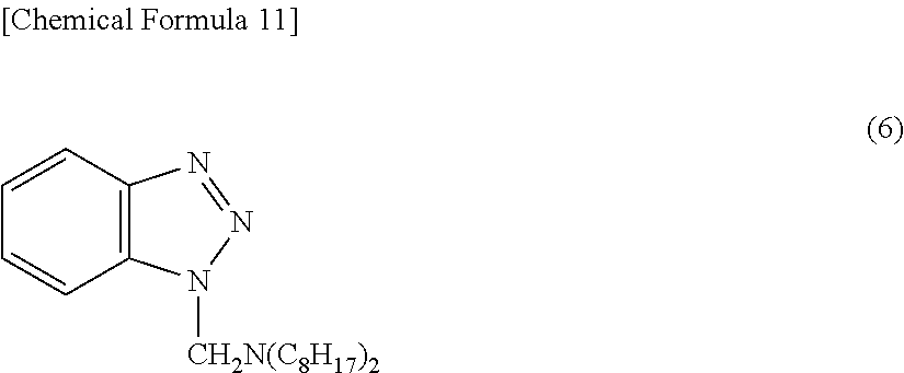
C1=CC=CC2=C1N([CH2N(C8H17)2])N=N2
